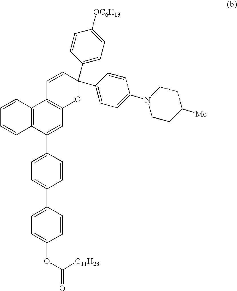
C1=CC2=C(C=C1)C1=C(C=C2C2=CC=C(C3=CC=C(OC(=O)[C11H23])C=C3)C=C2)OC(C2=CC=C([OC6H13])C=C2)(C2=CC=C(N3CCC([Me])CC3)C=C2)C=C1
